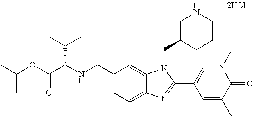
C1=C2C(=CC(CNC(C(OC(C)C)=O)C(C)C)=C1)N(CC1CCCNC1)C(C1=CN(C)C(=O)C(C)=C1)=N2
